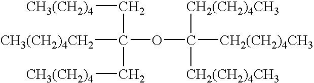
O(C([CH2(CH2)4CH3])([CH2(CH2)4CH3])[CH2(CH2)4CH3])C([CH3(CH2)4CH2])(C[CH3(CH2)4])C[CH3(CH2)4]
